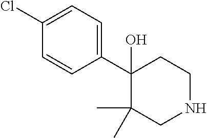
C1(C2(O)C(C)(C)CNCC2)=CC=C(Cl)C=C1
